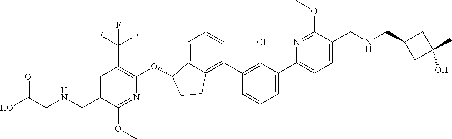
C(C1=CC(C(F)(F)F)=C(OC2C3=CC=CC(C4=C(Cl)C(C5=CC=C(CNCC6CC(C)(O)C6)C(OC)=N5)=CC=C4)=C3CC2)N=C1OC)NCC(O)=O
